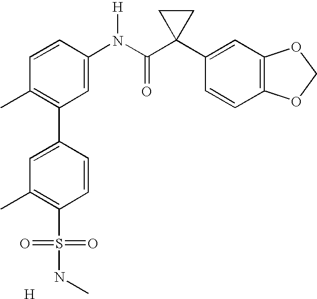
C1=CC(N(C(C2(C3=CC4=C(C=C3)OCO4)CC2)=O)[H])=CC(C2=CC(C)=C(S(=O)(=O)NC)C=C2)=C1C.[H]
